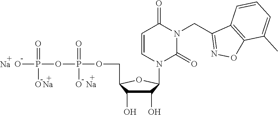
C1=CN(C2C(O)C(O)C(COP(OP(O)(=O)O)(=O)O)O2)C(=O)N(CC2=NOC3=C2C=CC=C3C)C1=O.[Na].[Na].[Na]
